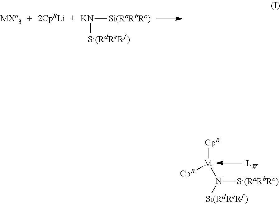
[CpR][M](N([Si(RdReRf)])[Si(RaRbRc)])[CpR].[KN]([Si(RdReRf)])[Si(RaRbRc)]
